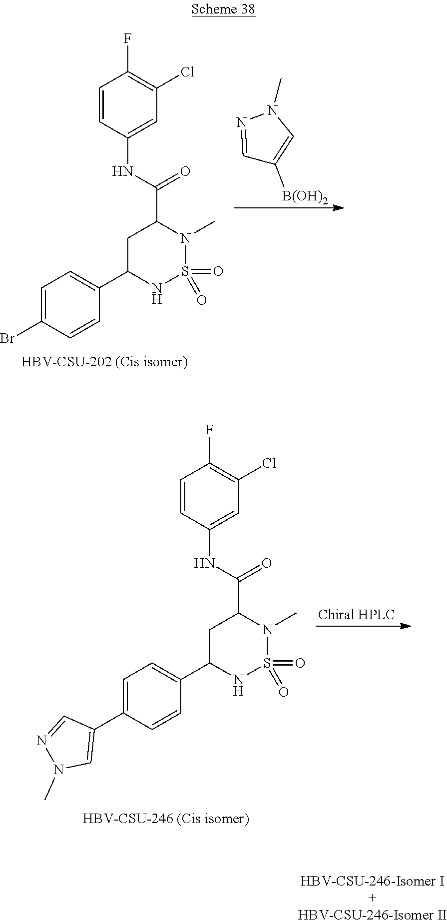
C1=NN(C)C=C1[B(OH)2].C1=CC(NC(C2CC(C3=CC=C(Br)C=C3)NS(=O)(=O)N2C)=O)=CC(Cl)=C1F.C1=CC(NC(C2CC(C3=CC=C(C4=CN(C)N=C4)C=C3)NS(=O)(=O)N2C)=O)=CC(Cl)=C1F
